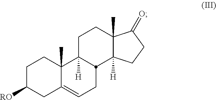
C1C([RO])CC2=CCC3C([H])(C2(C)C1)CCC1(C)C3([H])CCC1=O
